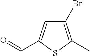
C1(Br)=C(C)SC(C=O)=C1
